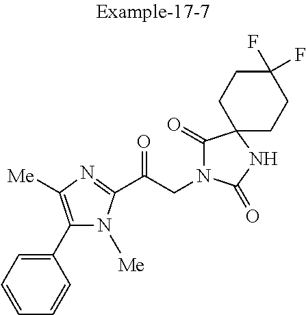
C1=CC=C(C2=C([Me])N=C(C(CN3C(=O)C4(NC3=O)CCC(F)(F)CC4)=O)N2[Me])C=C1
